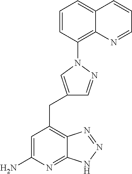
C1=C(N)N=C2C(=C1CC1=CN(C3=C4C(=CC=C3)C=CC=N4)N=C1)N=NN2
